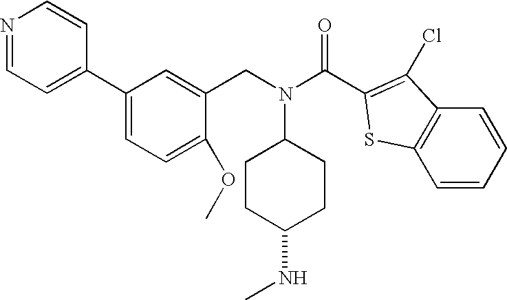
C1CC(NC)CCC1N(CC1=CC(C2=CC=NC=C2)=CC=C1OC)C(=O)C1=C(Cl)C2=C(C=CC=C2)S1
